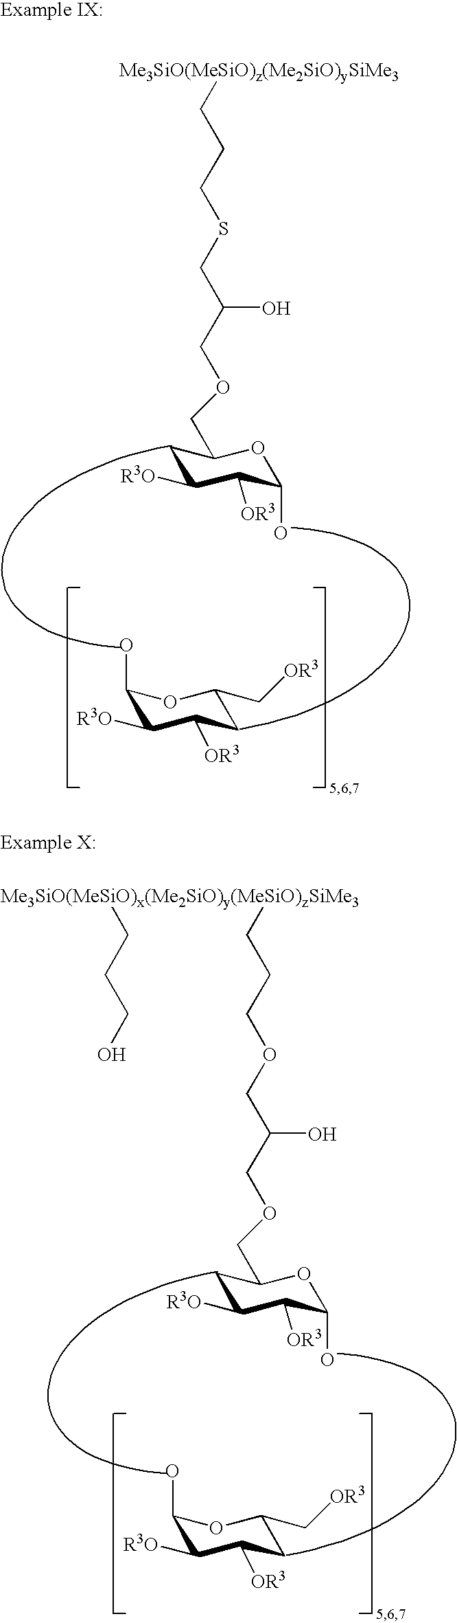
C1(O)C([R3O])C([OR3])CC(C[OR3])O1.C1C([R3O])C([OR3])C(O)OC1COCC(CSCCC[Me3SiO(MeSiO)z(Me2SiO)ySiMe3])O.C1(O)C([R3O])C([OR3])CC(C[OR3])O1.C1C([R3O])C([OR3])C(O)OC1COCC(COCCC[Me3SiO(MeSiO)x(Me2SiO)y(MeSiO)zSiMe3]CCCO)O
